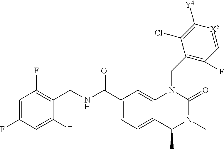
C1=C(F)C=C(F)C(CNC(C2=CC=C3C(=C2)N(CC2=C(F)C=[X5]C([Y4])=C2Cl)C(=O)N(C)C3C)=O)=C1F
